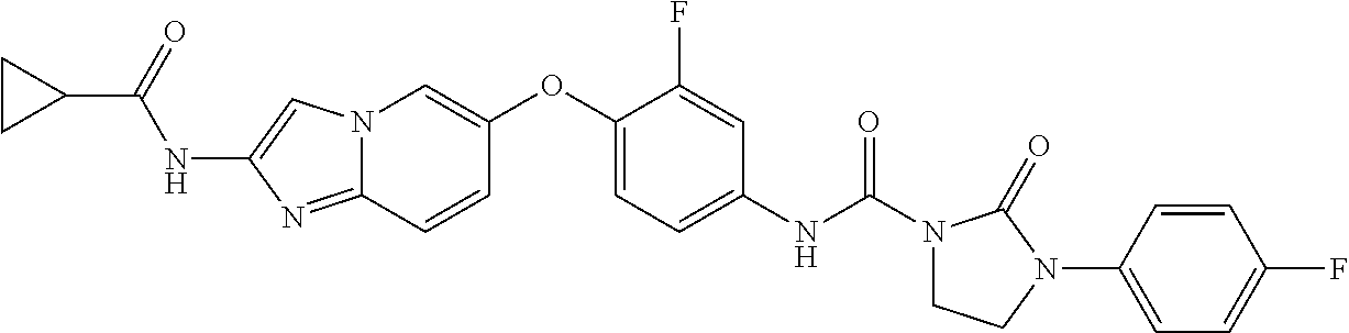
C1(OC2=CN3C(=NC(NC(C4CC4)=O)=C3)C=C2)=CC=C(NC(=O)N2CCN(C3=CC=C(F)C=C3)C2=O)C=C1F
